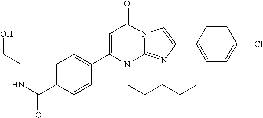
N(C(=O)C1=CC=C(C2=CC(=O)N3C(=NC(C4=CC=C(Cl)C=C4)=C3)N2CCCCC)C=C1)CCO
